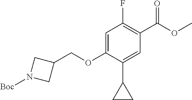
C1=C(OCC2CN([Boc])C2)C(C2CC2)=CC(C(OC)=O)=C1F
